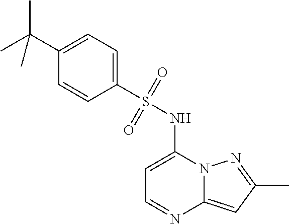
C1=C(NS(C2=CC=C(C(C)(C)C)C=C2)(=O)=O)N2C(=CC(C)=N2)N=C1
